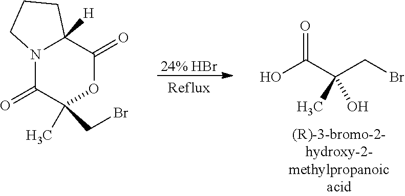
C1(=O)N2C([H])(C(=O)OC1(CBr)C)CCC2.OC(C(CBr)(O)C)=O.[24% HBr]
